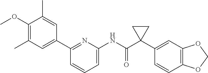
N(C(C1(C2=CC3=C(C=C2)OCO3)CC1)=O)C1=CC=CC(C2=CC(C)=C(OC)C(C)=C2)=N1
